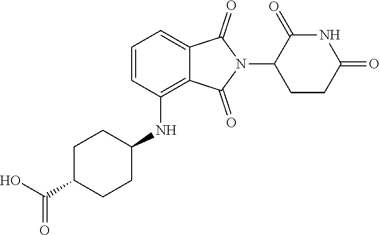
C12=CC=CC(NC3CCC(C(O)=O)CC3)=C1C(=O)N(C1C(=O)NC(=O)CC1)C2=O
